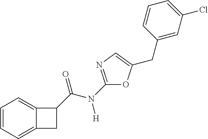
C1=CC=C2C(=C1)C(C(N([H])C1=NC=C(CC3=CC(Cl)=CC=C3)O1)=O)C2
